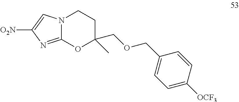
C12=NC([O2N])=CN1CCC(C)(COCC1=CC=C([OCF3])C=C1)O2
